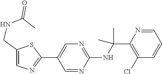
C1(C2=CN=C(NC(C)(C)C3=C(Cl)C=CC=N3)N=C2)=NC=C(CNC(C)=O)S1
